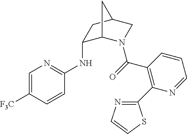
C1=C([F3C])C=CC(NC2C3N(C(=O)C4=C(C5=NC=CS5)N=CC=C4)CC(C2)C3)=N1
